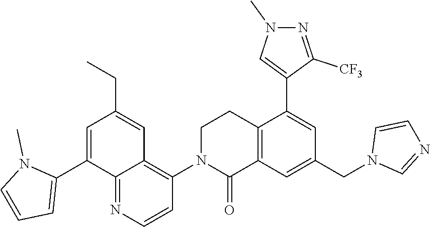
C12=C(C=C(CN3C=NC=C3)C=C1C1=CN(C)N=C1[CF3])C(=O)N(C1=C3C(=NC=C1)C(C1=CC=CN1C)=CC(CC)=C3)CC2
